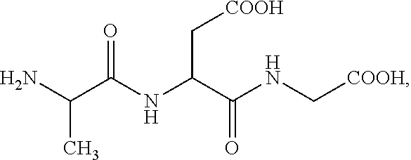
NC(C(NC(C(NC[COOH])=O)C[COOH])=O)C
